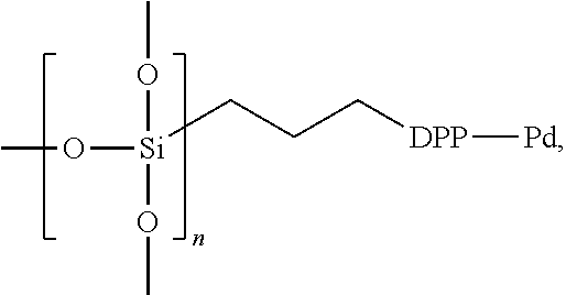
CO[Si](OC)(OC)CCC[DPP][Pd]
